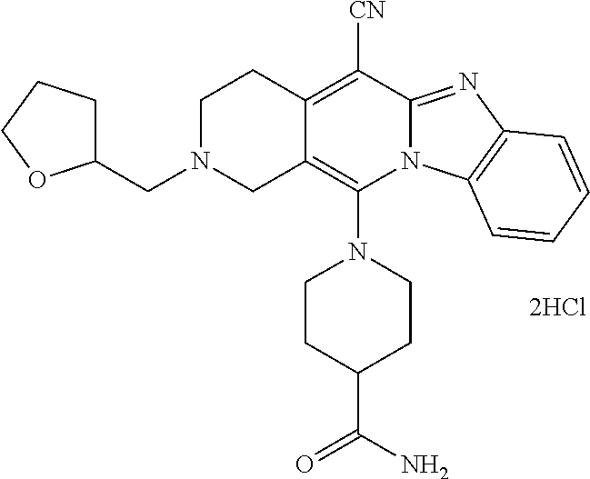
[2HCl].N1(C2=C3C(=C([CN])C4=NC5=C(N24)C=CC=C5)CCN(CC2CCCO2)C3)CCC(C(N)=O)CC1
